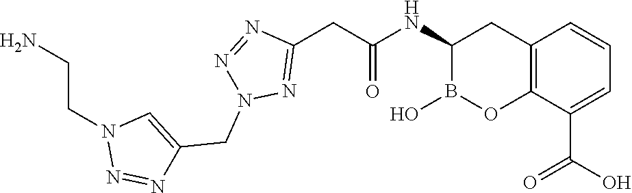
C12=C(C(C(O)=O)=CC=C1)OB(O)C(NC(=O)CC1=NN(CC3=CN(CCN)N=N3)N=N1)C2
